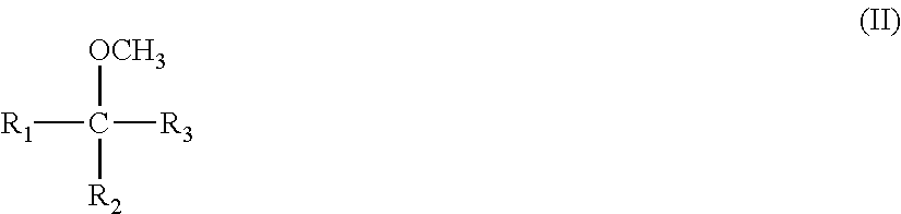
[R1]C([R3])([OCH3])[R2]
